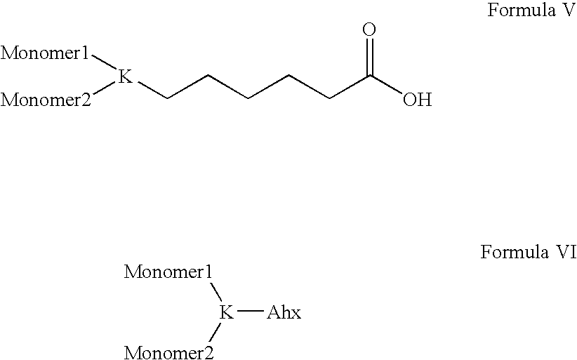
[Monomer2][K](CCCCCC(O)=O)[Monomer1].[K]([Ahx])([Monomer1])[Monomer2]
